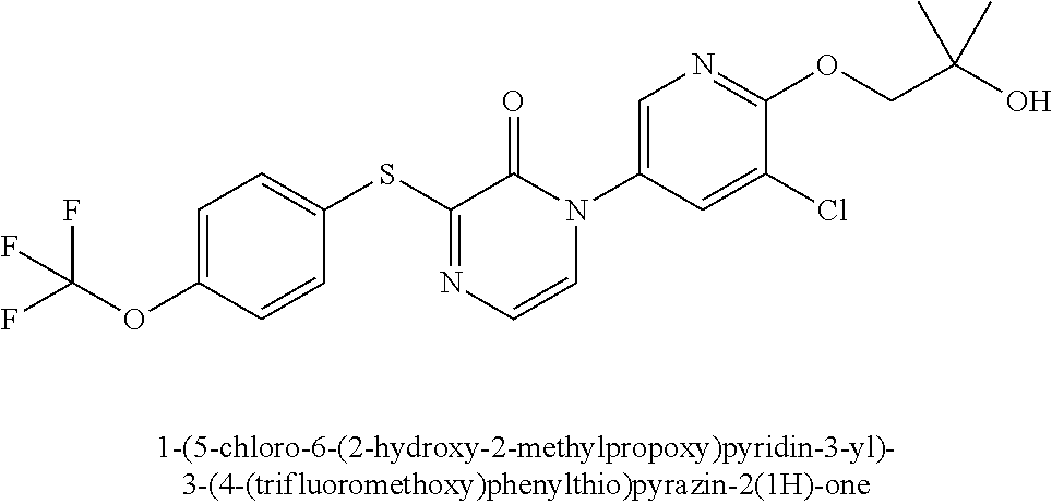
C1(SC2=NC=CN(C3=CN=C(OCC(O)(C)C)C(Cl)=C3)C2=O)=CC=C(OC(F)(F)F)C=C1
